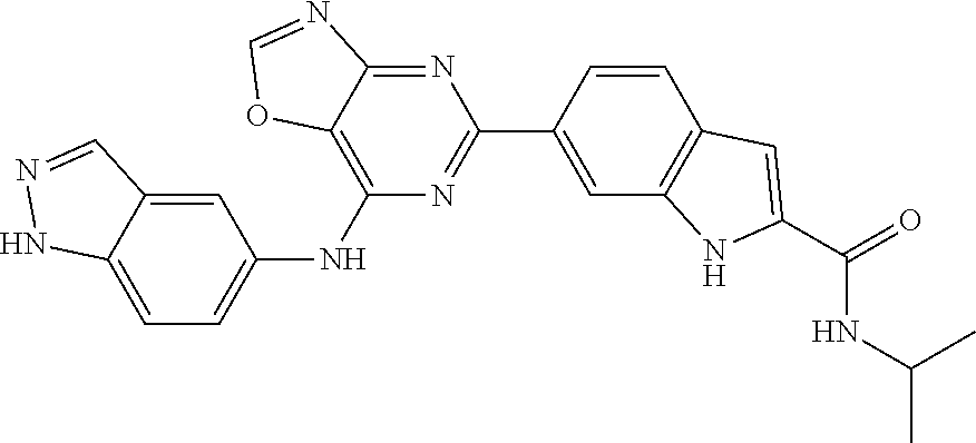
C1(NC2=CC=C3C(=C2)C=NN3)=C2C(=NC(C3=CC4=C(C=C3)C=C(C(=O)NC(C)C)N4)=N1)N=CO2
